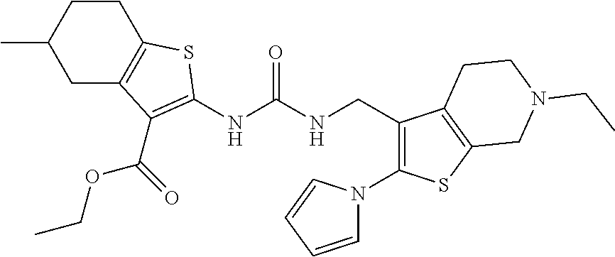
C1CC(C)CC2=C1SC(NC(NCC1=C(N3C=CC=C3)SC3=C1CCN(CC)C3)=O)=C2C(OCC)=O
